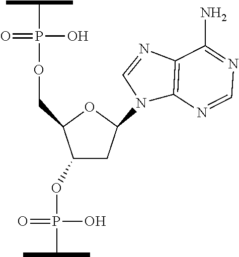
C1(OP(C(C)C)(=O)O)CC(N2C3=C(N=C2)C(N)=NC=N3)OC1COP(C(C)C)(O)=O
